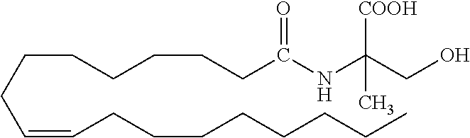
C(CCC=CCCCCCCCC)CCCCC(NC(CO)([COOH])C)=O
